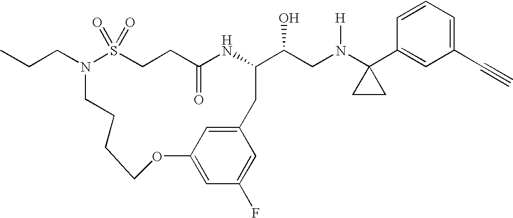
N1(CCC)S(=O)(=O)CCC(=O)NC(C(CN(C2(C3=CC(C#C)=CC=C3)CC2)[H])O)CC2=CC(=CC(F)=C2)OCCCC1
